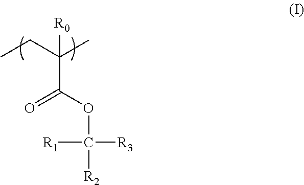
CCC(C)([R0])C(OC([R3])([R1])[R2])=O
